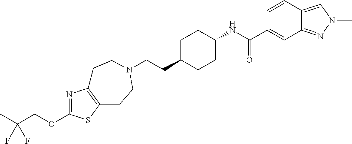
N1=C(OCC(C)(F)F)SC2=C1CCN(CCC1CCC(NC(C3=CC4=NN(C)C=C4C=C3)=O)CC1)CC2
